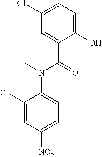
C1(O)=CC=C(Cl)C=C1C(=O)N(C1=CC=C([NO2])C=C1Cl)C
